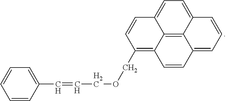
C12=CC=C3C4=C1C(=CC=C2)C=CC4=C(COCC=CC1=CC=CC=C1)C=C3
